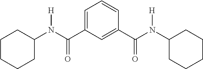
C1CCCC(N([H])C(=O)C2=CC=CC(C(=O)N([H])C3CCCCC3)=C2)C1
